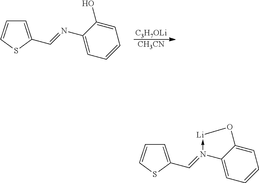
[C3H7OLi].[CH3CN].C1=C(C=NC2=CC=CC=C2O)SC=C1.C1=C(C=N2->[Li]OC3=CC=CC=C23)SC=C1
